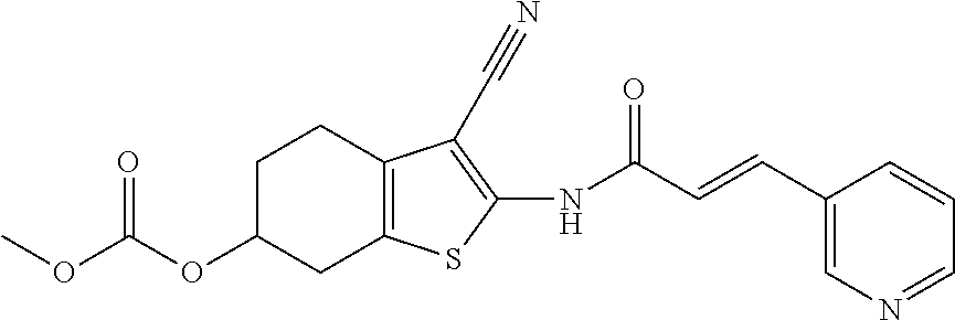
COC(OC1CC2=C(CC1)C(C#N)=C(NC(C=CC1=CN=CC=C1)=O)S2)=O
